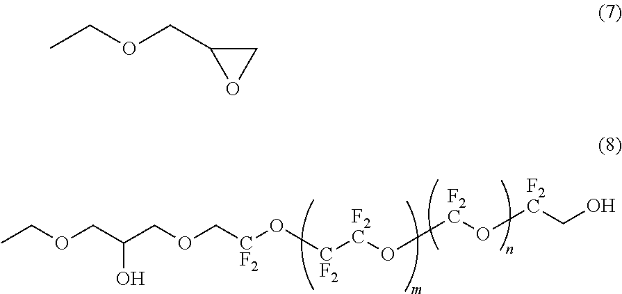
CCOCC(COC[CF2]O[CF2][F2C]O[F2C]O[F2C]CO)O.CCOCC1OC1
